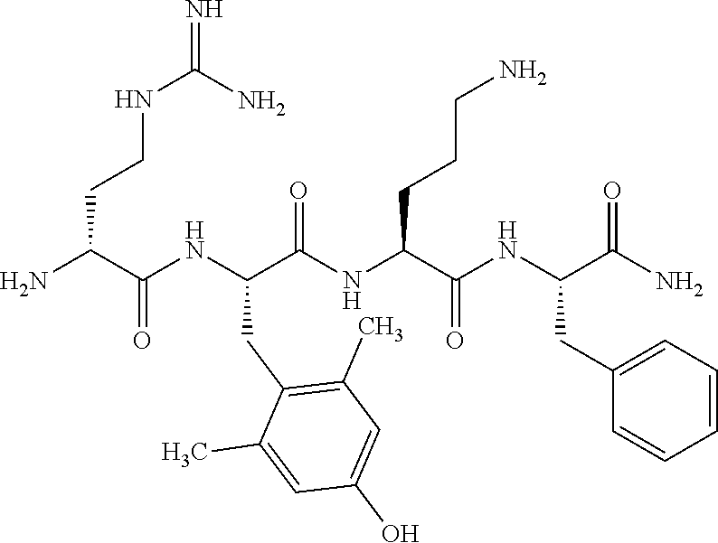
NC(C(NC(C(NC(C(NC(C(N)=O)CC1=CC=CC=C1)=O)CCCN)=O)CC1=C(C)C=C(O)C=C1C)=O)CCNC(N)=N
